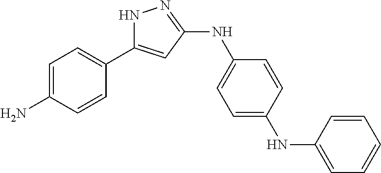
C1=C(N)C=CC(C2=CC(NC3=CC=C(NC4=CC=CC=C4)C=C3)=NN2)=C1
